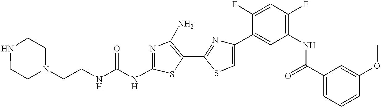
C(CNC(NC1=NC(N)=C(C2=NC(C3=CC(NC(C4=CC=CC(OC)=C4)=O)=C(F)C=C3F)=CS2)S1)=O)N1CCNCC1
